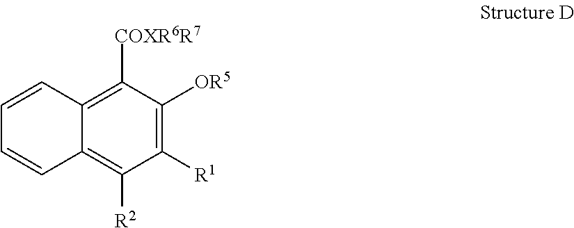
C1([COXR6R7])=C2C(=C([R2])C([R1])=C1[OR5])C=CC=C2
